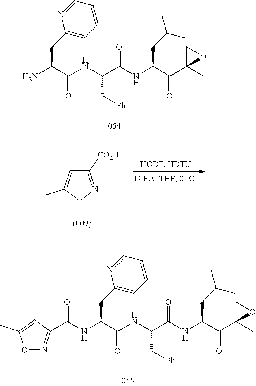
N(C(C(NC(C(NC(CC(C)C)C(C1(C)OC1)=O)=O)C[Ph])=O)CC1=CC=CC=N1)C(C1=NOC(C)=C1)=O.NC(C(NC(C(NC(CC(C)C)C(C1(C)OC1)=O)=O)C[Ph])=O)CC1=CC=CC=N1.C1([CO2H])=NOC(C)=C1
